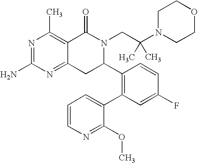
C12=NC(N)=NC(C)=C1C(=O)N(CC(N1CCOCC1)(C)C)C(C1=C(C3=CC=CN=C3OC)C=C(F)C=C1)C2
